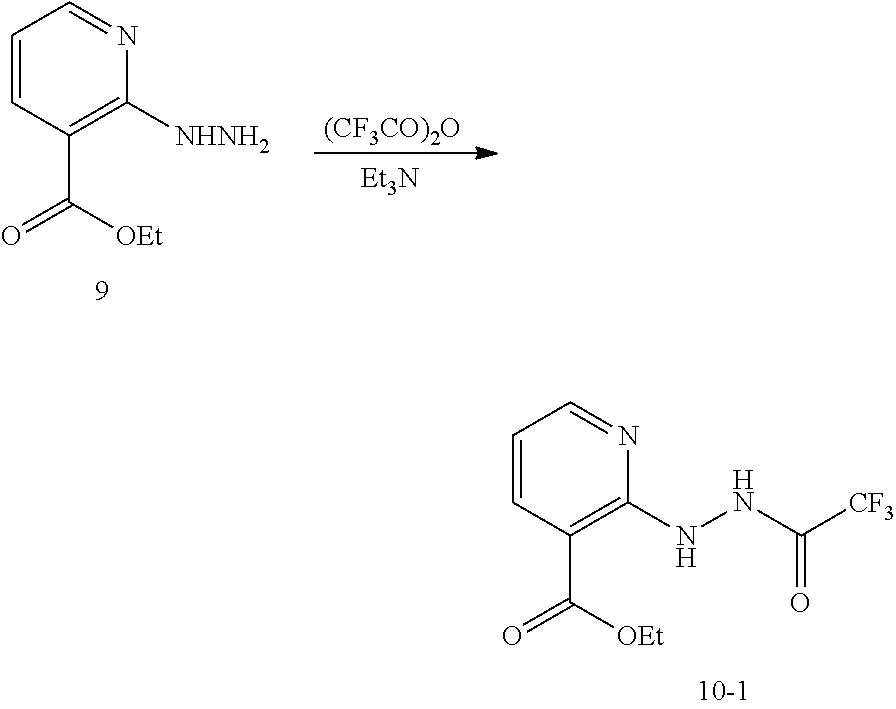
C1=CC(C(=O)[OEt])=C(NNC([CF3])=O)N=C1.C1=CC(C(=O)[OEt])=C([NHNH2])N=C1.[(CF3CO)2O].[Et3N]
